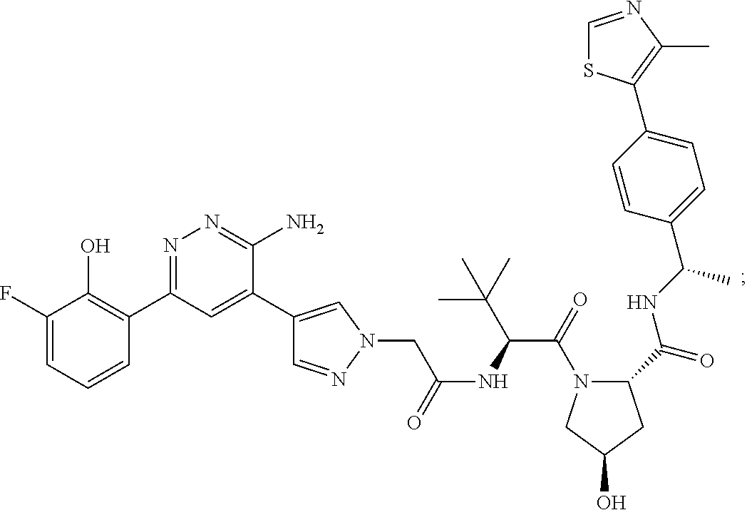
C(C(C(N1C(C(NC(C2=CC=C(C3=C(C)N=CS3)C=C2)C)=O)CC(O)C1)=O)NC(=O)CN1N=CC(C2=CC(C3=C(O)C(F)=CC=C3)=NN=C2N)=C1)(C)(C)C
